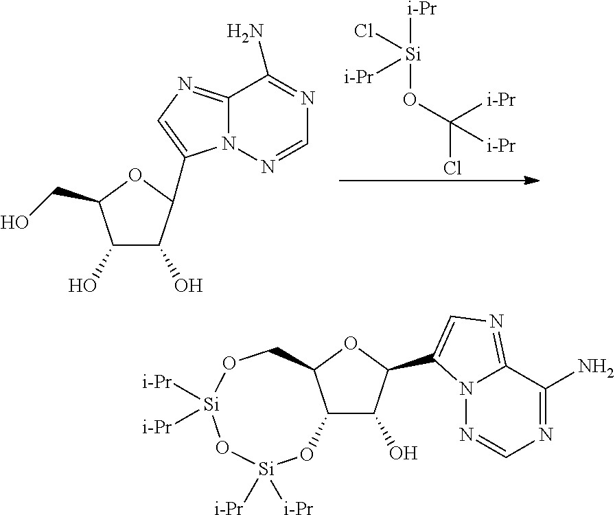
[Si](OC(Cl)([i-Pr])[i-Pr])([i-Pr])(Cl)[i-Pr].C1(O)C(O)C(C2=CN=C3N2N=CN=C3N)OC1CO.C12C(O)C(C3=CN=C4N3N=CN=C4N)OC1CO[Si]([i-Pr])([i-Pr])O[Si]([i-Pr])([i-Pr])O2
